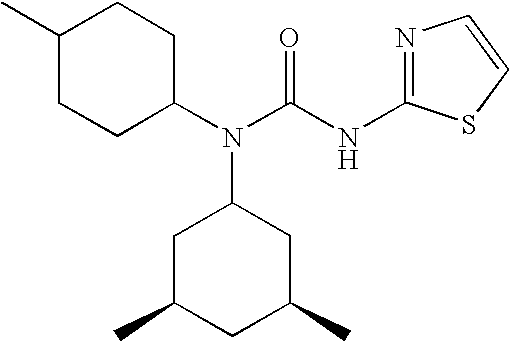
N(C(NC1=NC=CS1)=O)(C1CC(C)CC(C)C1)C1CCC(C)CC1
